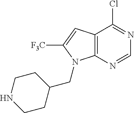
C12=C(N=CN=C1Cl)N(CC1CCNCC1)C([F3C])=C2
